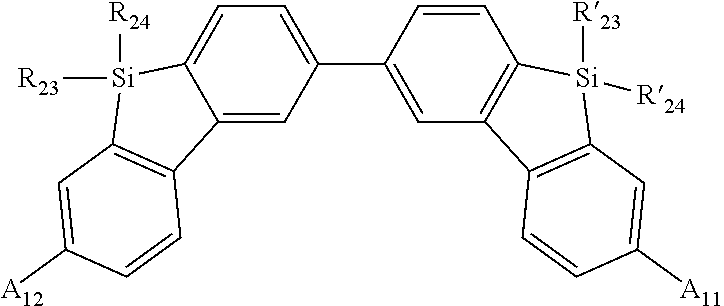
C1(C2=CC3=C(C=C2)[Si]([R23])([R24])C2=C3C=CC([A11])=C2)=CC=C2C(=C1)C1=C([Si]2([R23])[R24])C=C([A12])C=C1
